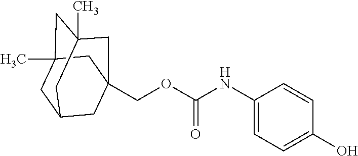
C(OC(NC1=CC=C(O)C=C1)=O)C12CC3CC(C)(CC(C)(C1)C3)C2
